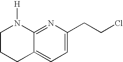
C1CCC2=CC=C(CCCl)N=C2N1[H]
